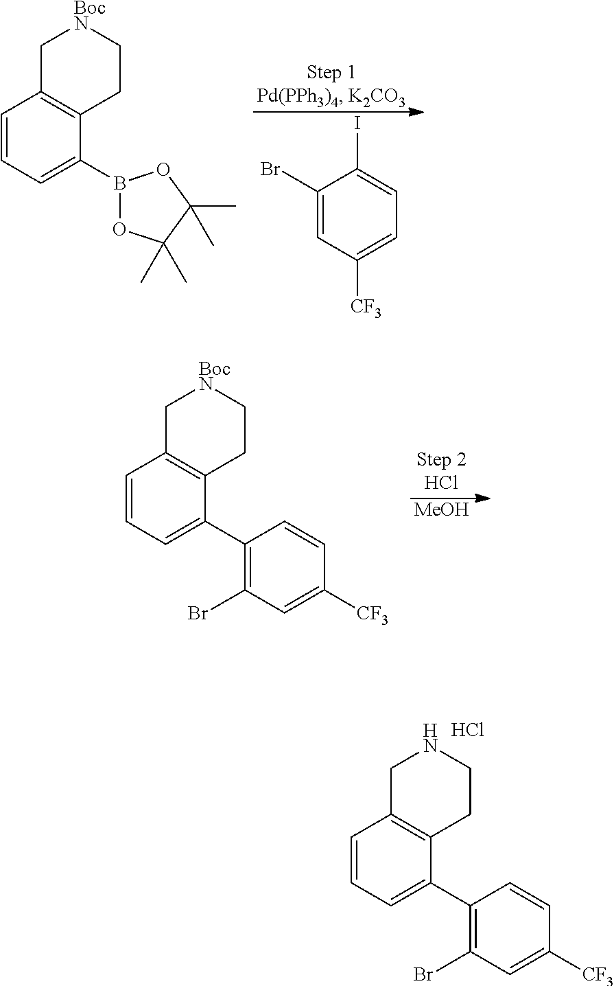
C1=CC=C(C2=C(Br)C=C([CF3])C=C2)C2=C1CNCC2.Cl.C1(Br)=CC([CF3])=CC=C1I.C1=CC=C(B2OC(C)(C)C(C)(C)O2)C2=C1C[BocN]CC2.[MeOH].C1=CC=C(C2=C(Br)C=C([CF3])C=C2)C2=C1C[BocN]CC2
